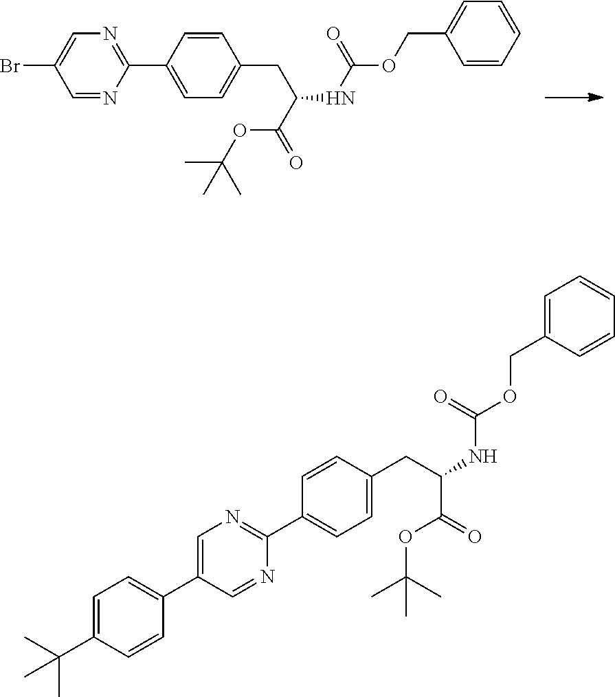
C1=NC(C2=CC=C(CC(NC(OCC3=CC=CC=C3)=O)C(=O)OC(C)(C)C)C=C2)=NC=C1Br.C1=C(C(C)(C)C)C=CC(C2=CN=C(C3=CC=C(CC(C(OC(C)(C)C)=O)NC(OCC4=CC=CC=C4)=O)C=C3)N=C2)=C1
